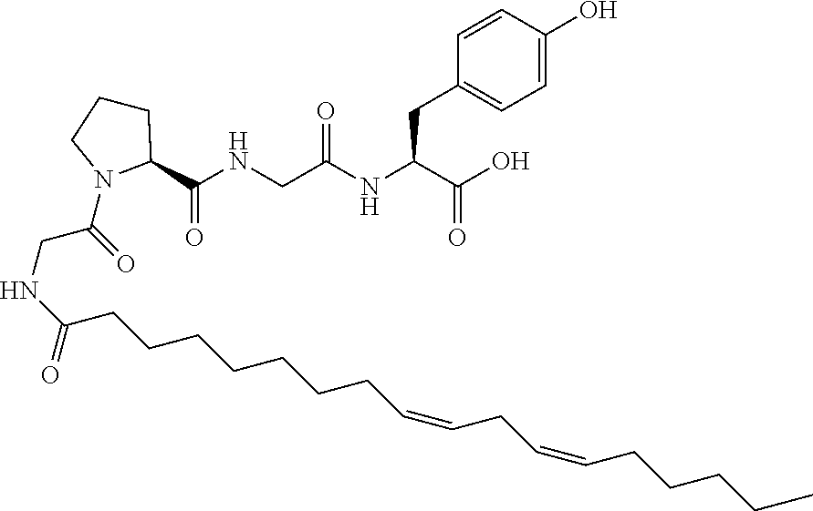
O=C(CNC(CCCCCCCC=CCC=CCCCCC)=O)N1C(C(NCC(NC(C(O)=O)CC2=CC=C(O)C=C2)=O)=O)CCC1
